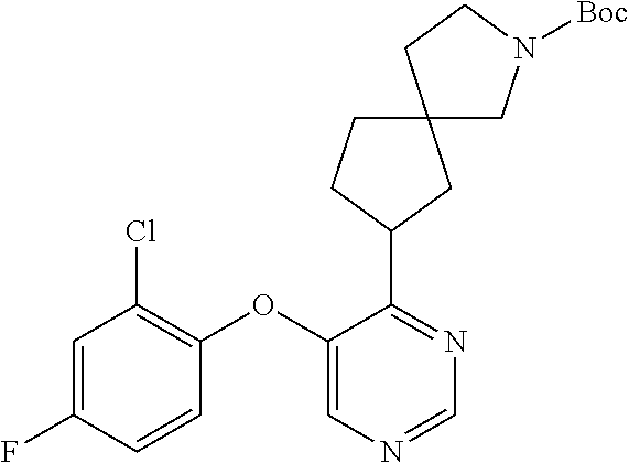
C1=C(F)C=CC(OC2=CN=CN=C2C2CC3(CC2)CN([Boc])CC3)=C1Cl
